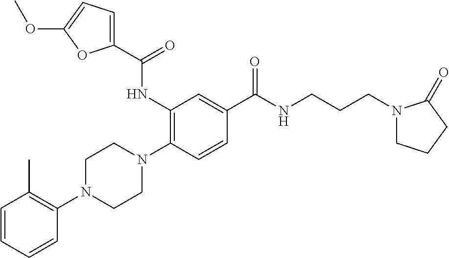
C1=CC=CC(N2CCN(C3=C(NC(C4=CC=C(OC)O4)=O)C=C(C(NCCCN4CCCC4=O)=O)C=C3)CC2)=C1C
